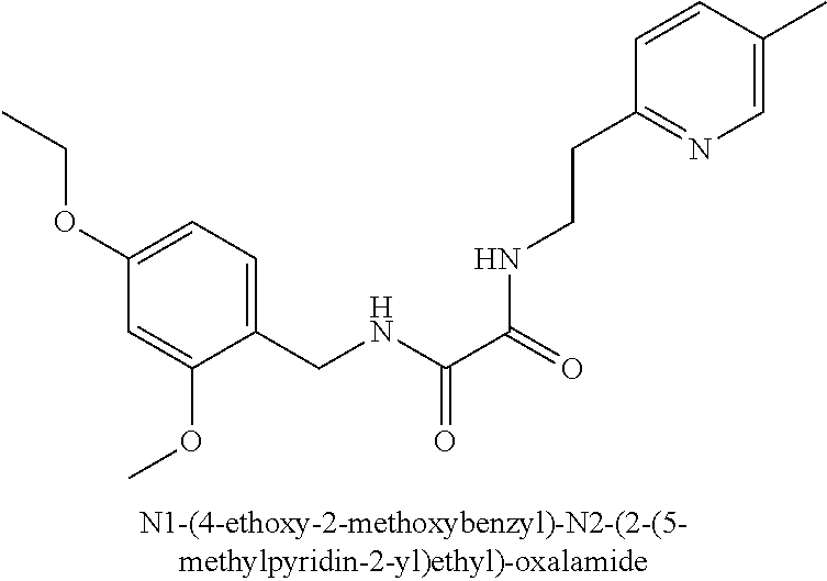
C1(CNC(C(=O)NCCC2=NC=C(C)C=C2)=O)=CC=C(OCC)C=C1OC
